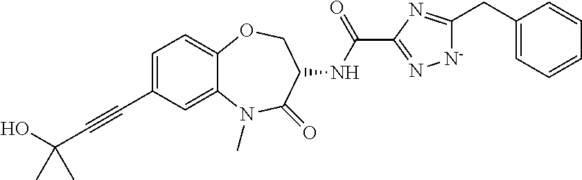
C1=C(C#CC(O)(C)C)C=C2C(=C1)OCC(NC(C1=N[N-]C(CC3=CC=CC=C3)=N1)=O)C(=O)N2C
